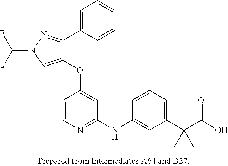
C1(OC2=CC(NC3=CC(C(C(O)=O)(C)C)=CC=C3)=NC=C2)=CN(C(F)F)N=C1C1=CC=CC=C1
